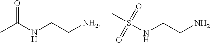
CC(NCC[NH2])=O.S(NCCN)(=O)(C)=O
